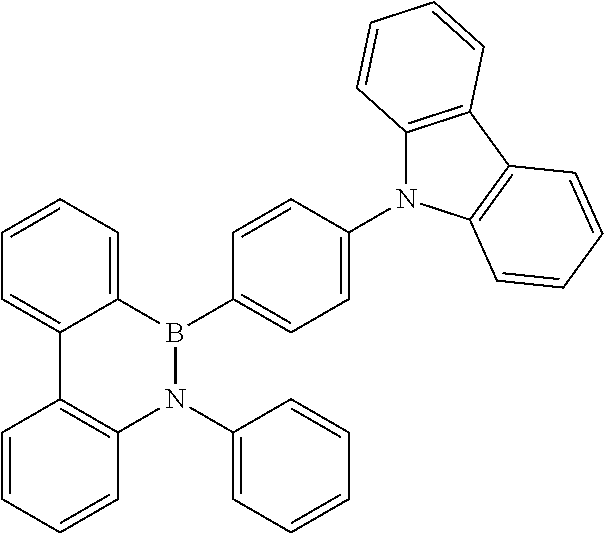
C12=CC=CC=C1B(C1=CC=C(N3C4=C(C5=C3C=CC=C5)C=CC=C4)C=C1)N(C1=CC=CC=C1)C1=C2C=CC=C1
